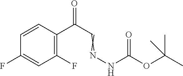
C1=CC(C(=O)C=NNC(=O)OC(C)(C)C)=C(F)C=C1F
